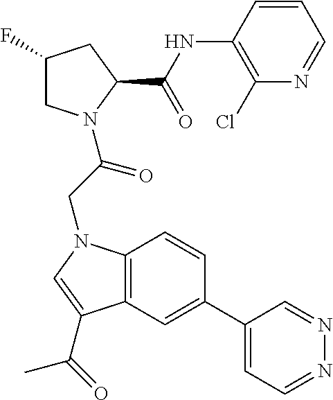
C12=C(C=C(C3=CC=NN=C3)C=C1)C(C(C)=O)=CN2CC(=O)N1CC(F)CC1C(=O)NC1=C(Cl)N=CC=C1
